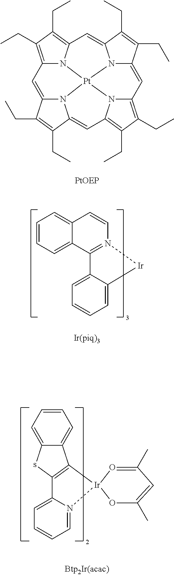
C12=C(CC)C(CC)=C3N1[Pt]14N5C(=CC6=C(CC)C(CC)=C(C=C7N1C(=C2)C(CC)=C7CC)N64)C(CC)=C(CC)C5=C3.C1=CC=C2C(=C1)C=CN1=C2C2=CC=CC=C2[Ir]1.C1=CC=C2C(=C1)C1=C(s2)C2=CC=CC=N2[Ir]12OC(C)=CC(C)=O2
